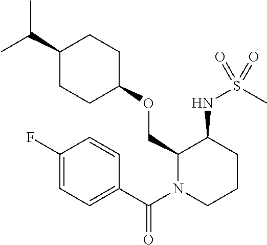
C(C)(C)C1CCC(OCC2N(C(C3=CC=C(F)C=C3)=O)CCCC2NS(C)(=O)=O)CC1
